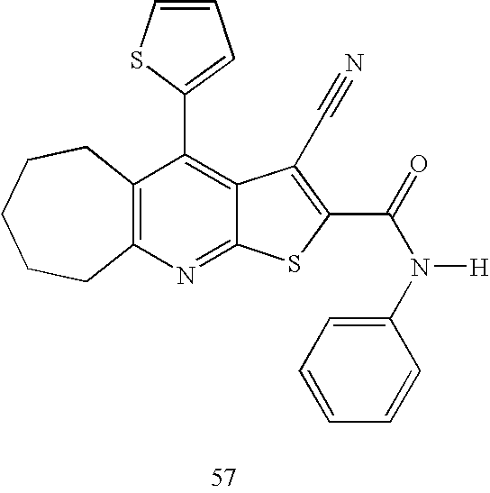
C12=C(N=C3C(=C1C1=CC=CS1)C(C#N)=C(C(N([H])C1=CC=CC=C1)=O)S3)CCCCC2
